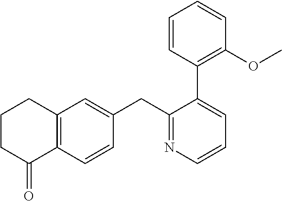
C12=C(C=CC(CC3=NC=CC=C3C3=C(OC)C=CC=C3)=C1)C(=O)CCC2
